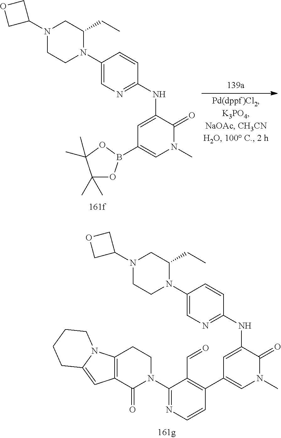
C1(NC2=CC(B3OC(C)(C)C(C)(C)O3)=CN(C)C2=O)=NC=C(N2C(CC)CN(C3COC3)CC2)C=C1.C1(NC2=CC(C3=C(C=O)C(N4CCC5=C(C4=O)C=C4N5CCCC4)=NC=C3)=CN(C)C2=O)=NC=C(N2C(CC)CN(C3COC3)CC2)C=C1
